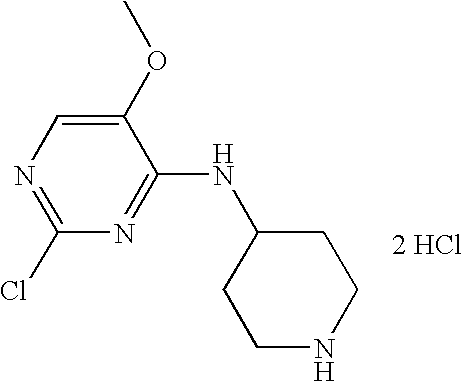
C1(Cl)=NC=C(OC)C(NC2CCNCC2)=N1.[2 HCl]
